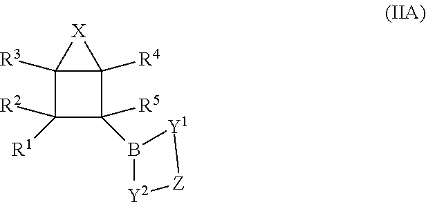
C12([R3])C([R2])([R1])C([R5])(B3[Y2][Z][Y1]3)C1([R4])[X]2
